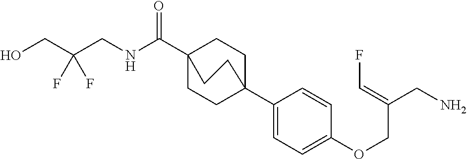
N(C(C12CCC(C3=CC=C(OCC(CN)=CF)C=C3)(CC1)CC2)=O)CC(CO)(F)F
